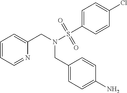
C1=CC=NC(CN(S(C2=CC=C(Cl)C=C2)(=O)=O)CC2=CC=C(N)C=C2)=C1
